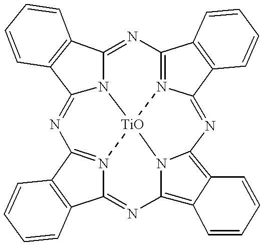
C12=NC3=C4C(=C5N3[TiO]36N1=C(C1=C2C=CC=C1)N=C1N3C(=NC2=N6C(=N5)C3=C2C=CC=C3)C2=C1C=CC=C2)C=CC=C4
